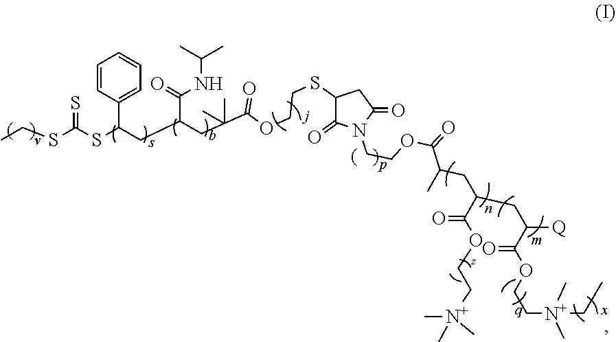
C1(SCCOC(C(CC(CC(SC(SCC)=S)C2=CC=CC=C2)C(=O)NC(C)C)(C)C)=O)C(=O)N(CCOC(=O)C(CC(CC([Q])C(OCC[N+](C)(C)CC)=O)C(OCC[N+](C)(C)C)=O)C)C(=O)C1
